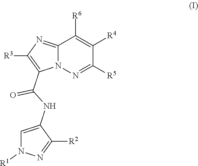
C12=NC([R3])=C(C(NC3=CN([R1])N=C3[R2])=O)N1N=C([R5])C([R4])=C2[R6]
